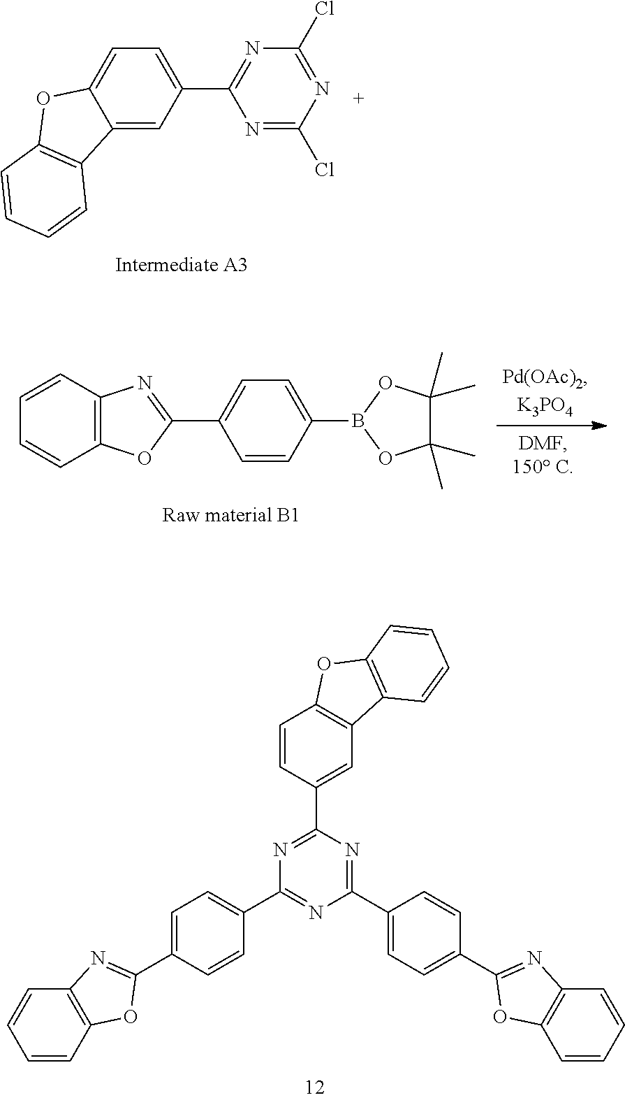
C1=C2C(=CC(C3=NC(Cl)=NC(Cl)=N3)=C1)C1=C(O2)C=CC=C1.C12=C(C=CC=C1)N=C(C1=CC=C(B3OC(C)(C)C(C)(C)O3)C=C1)O2.C1(C2=CC=C(C3=NC4=C(O3)C=CC=C4)C=C2)=NC(C2=CC3=C(C=C2)OC2=C3C=CC=C2)=NC(C2=CC=C(C3=NC4=C(O3)C=CC=C4)C=C2)=N1
